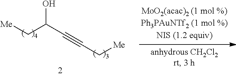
OC(C#CC[Me])C[Me]
